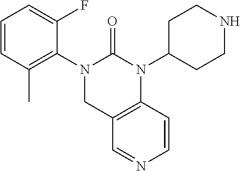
C1=CC(C)=C(N2CC3=C(N(C4CCNCC4)C2=O)C=CN=C3)C(F)=C1
